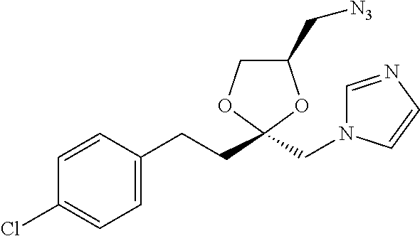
C1=C(CCC2(CN3C=NC=C3)OC(C[N3])CO2)C=CC(Cl)=C1
